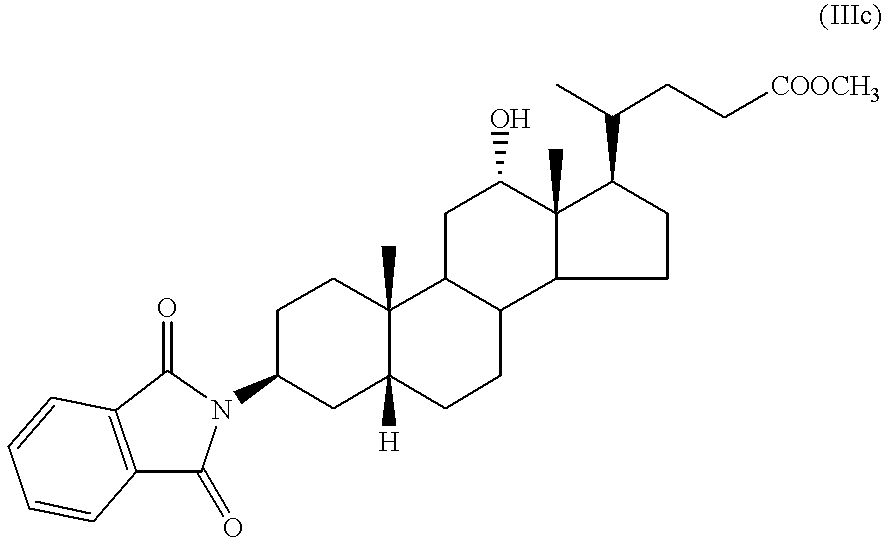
C1CC2(C)C([H])(CC1N1C(=O)C3=C(C1=O)C=CC=C3)CCC1C2CC(O)C2(C)C1CCC2C(CC[COOCH3])C
